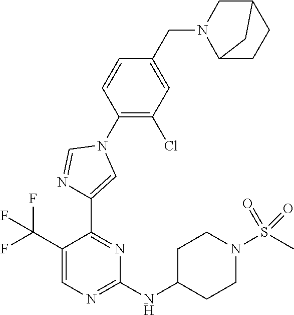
C1(C(F)(F)F)=CN=C(NC2CCN(S(C)(=O)=O)CC2)N=C1C1=CN(C2=C(Cl)C=C(CN3C4CCC(C3)C4)C=C2)C=N1
